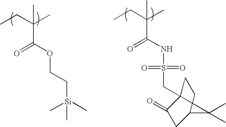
CCC(C)(C)C(OCC[Si](C)(C)C)=O.CCC(C)(C)C(NS(=O)(=O)CC12CCC(CC1=O)C2(C)C)=O
